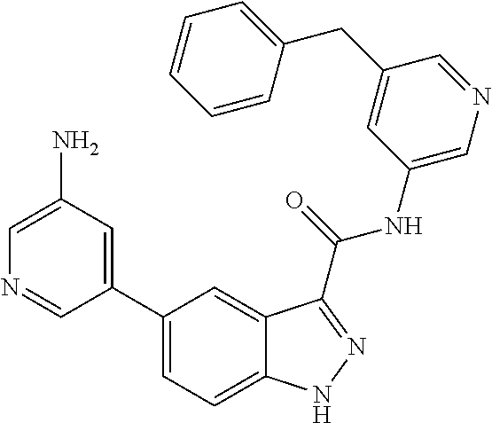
C1(N)=CN=CC(C2=CC=C3C(=C2)C(C(NC2=CN=CC(CC4=CC=CC=C4)=C2)=O)=NN3)=C1
